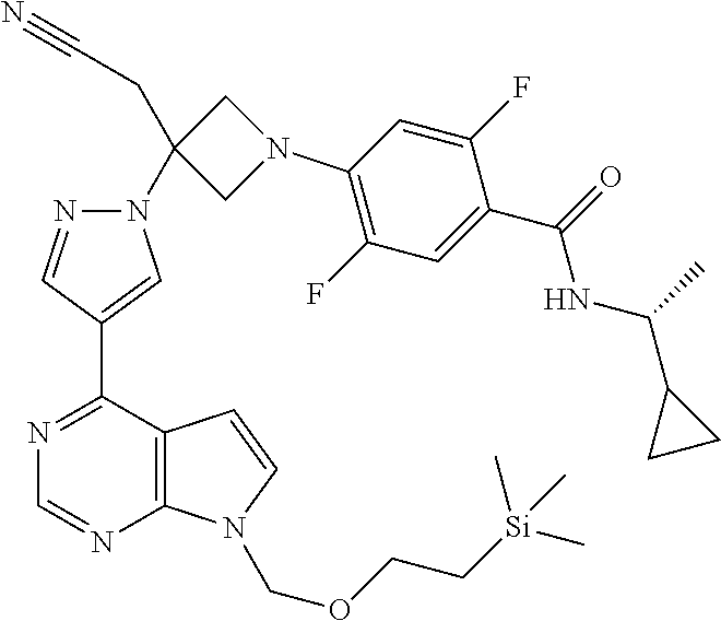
N1(C2(CC#N)CN(C3=C(F)C=C(C(NC(C4CC4)C)=O)C(F)=C3)C2)N=CC(C2=NC=NC3=C2C=CN3COCC[Si](C)(C)C)=C1
